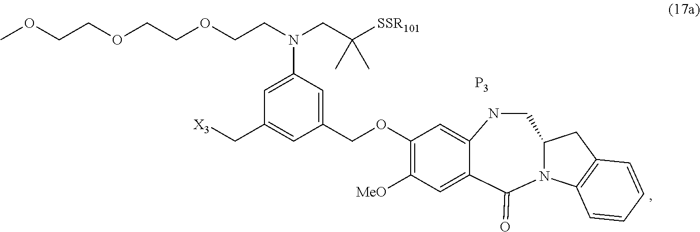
N12C(CC3=C1C=CC=C3)CNC1=CC(OCC3=CC(N(CC([SSR101])(C)C)CCOCCOCCOC)=CC(C[X3])=C3)=C([MeO])C=C1C2=O.[P3]
